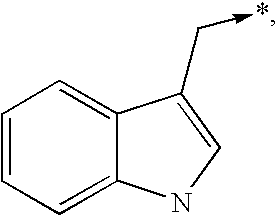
C1=CC=C2C(=C1)C(C->*)=CN2
